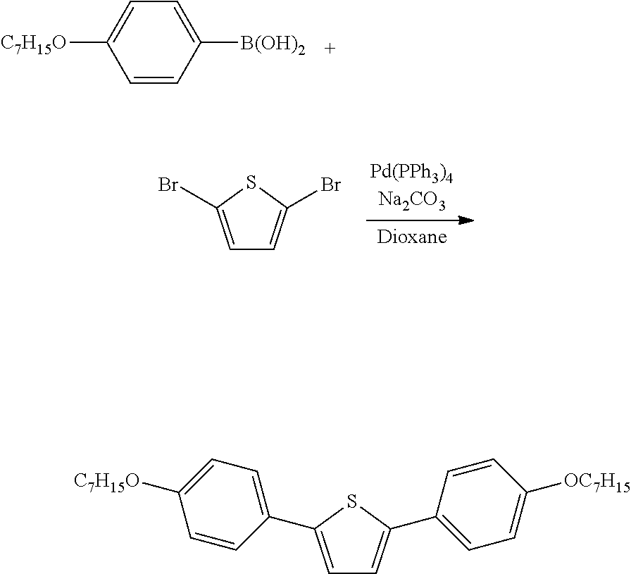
C1=C([C7H15O])C=CC([B(OH)2])=C1.C1=C(Br)SC(Br)=C1.C1=C(C2=CC=C([C7H15O])C=C2)SC(C2=CC=C([OC7H15])C=C2)=C1
